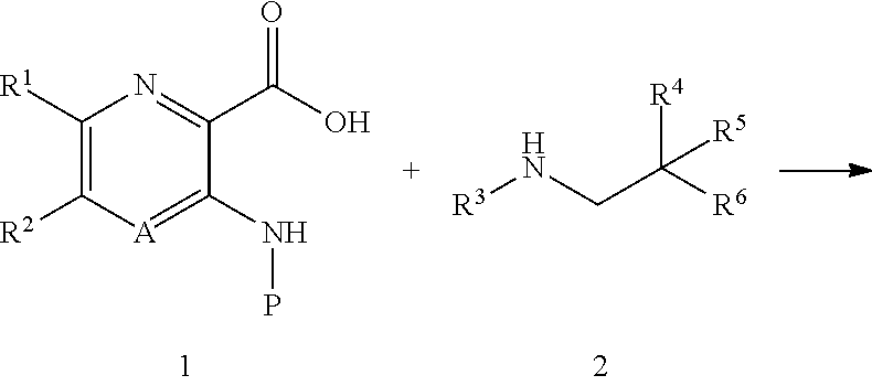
C1([R1])=C([R2])[A]=C(NP)C(C(O)=O)=N1.[R3]NCC([R6])([R4])[R5]
